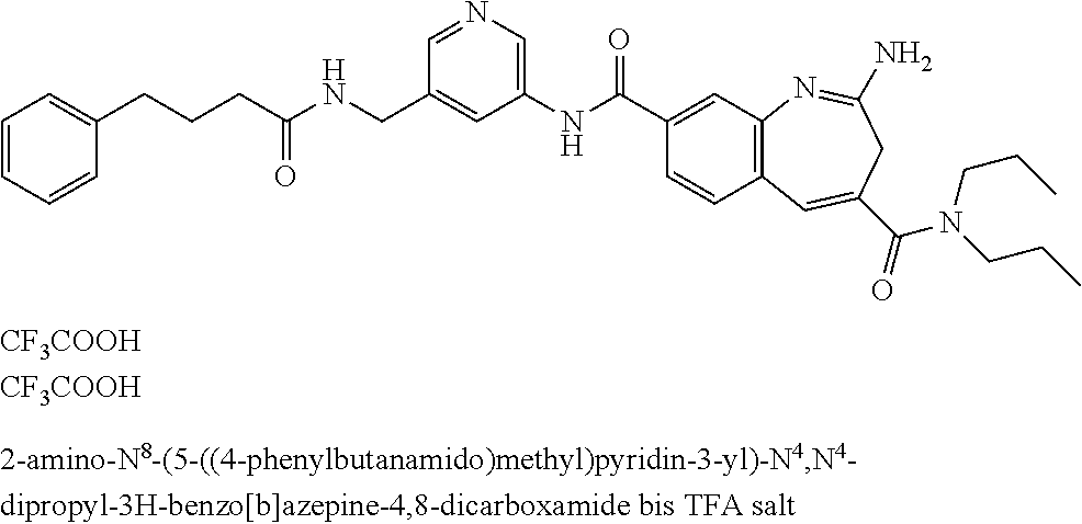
[CF3COOH].[CF3COOH].N1=CC(CNC(CCCC2=CC=CC=C2)=O)=CC(NC(C2=CC3=C(C=C2)C=C(C(=O)N(CCC)CCC)CC(N)=N3)=O)=C1
